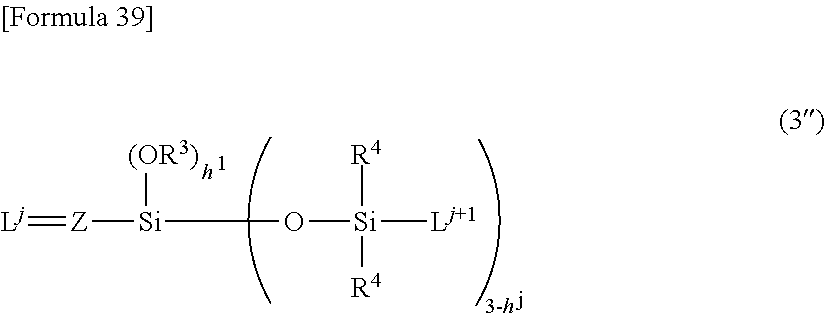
[Z]([Si]([(OR3)])O[Si]([R4])([R4])[Lj+1])=[Lj]
